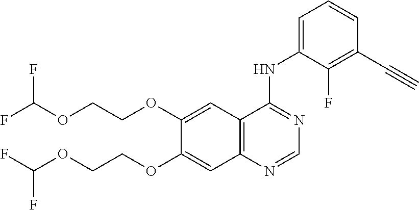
FC(OCCOC1=CC2=C(C=C1OCCOC(F)F)N=CN=C2NC1=CC=CC(C#C)=C1F)F
